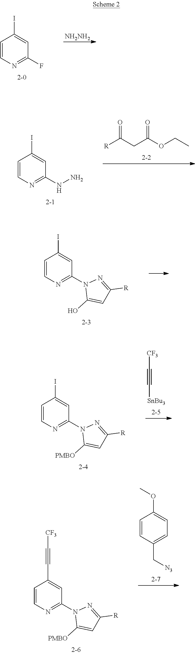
[NH2NH2].C1=CN=C(F)C=C1I.[R]C(CC(OCC)=O)=O.C1=CN=C(NN)C=C1I.C1=CN=C(N2C(O)=CC([R])=N2)C=C1I.[CF3]C#C[SnBu3].C1=CN=C(N2C([PMBO])=CC([R])=N2)C=C1I.C1=CC(C[N3])=CC=C1OC.C1=CN=C(N2C([PMBO])=CC([R])=N2)C=C1C#C[CF3]
